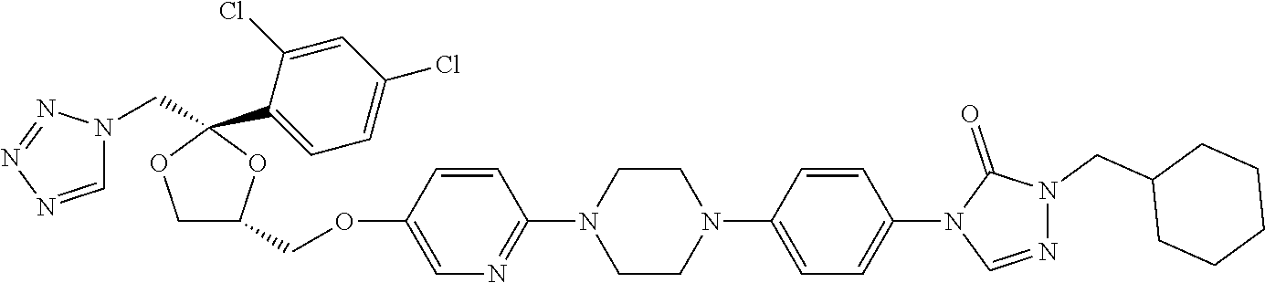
C1C(COC2=CN=C(N3CCN(C4=CC=C(N5C=NN(CC6CCCCC6)C5=O)C=C4)CC3)C=C2)OC(C2=CC=C(Cl)C=C2Cl)(CN2C=NN=N2)O1
